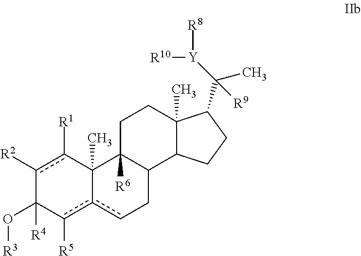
c1([R2])c([R1])C2(C)c(c([R5])C1(O[R3])[R4])cCC1C2([R6])CCC2(C)C1CCC2C(C)([Y]([R10])[R8])[R9]
